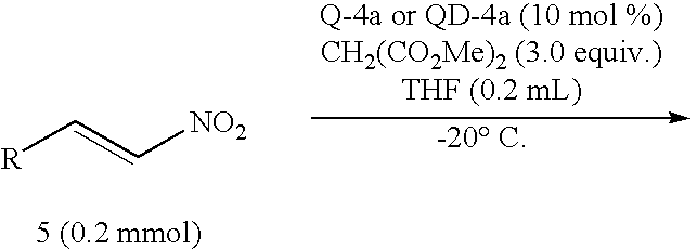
[R]C=C[NO2]
